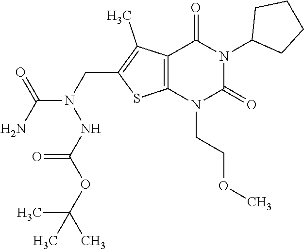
C12=C(N(CCOC)C(=O)N(C3CCCC3)C1=O)SC(CN(C(N)=O)NC(OC(C)(C)C)=O)=C2C
